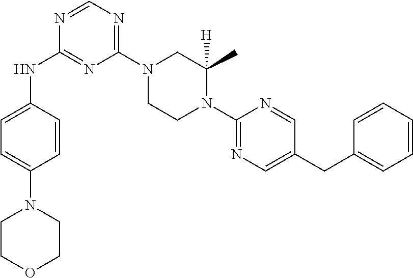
C1(N2CCN(C3=NC=C(CC4=CC=CC=C4)C=N3)C(C)([H])C2)=NC=NC(NC2=CC=C(N3CCOCC3)C=C2)=N1
